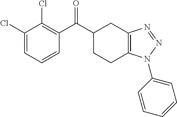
C1(Cl)=CC=CC(C(C2CCC3=C(C2)N=NN3C2=CC=CC=C2)=O)=C1Cl
